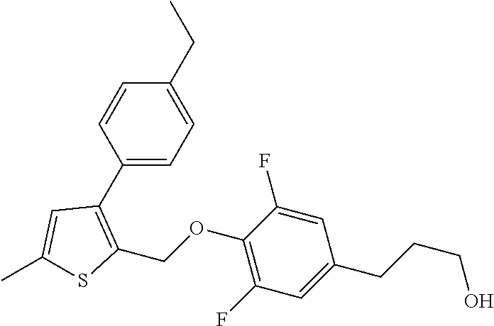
C1(C2=C(COC3=C(F)C=C(CCCO)C=C3F)SC(C)=C2)=CC=C(CC)C=C1
